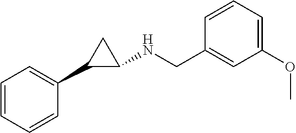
C1=CC=CC(C2C(NCC3=CC(OC)=CC=C3)C2)=C1
